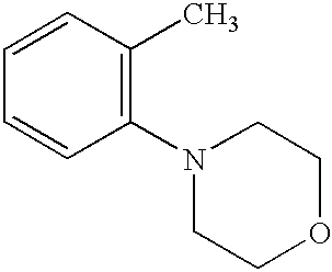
C1(N2CCOCC2)=C(C)C=CC=C1
